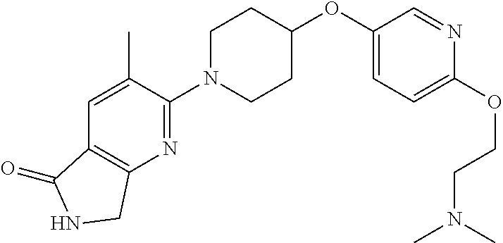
C1(OC2CCN(C3=NC4=C(C=C3C)C(=O)NC4)CC2)=CC=C(OCCN(C)C)N=C1
